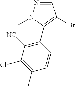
N1=CC(Br)=C(C2=C([NC])C(Cl)=C(C)C=C2)N1C
